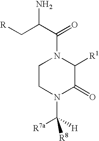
N1(C(C(C[R])N)=O)CCN(C([R7a])([H])[R8])C(=O)C1[R1]
